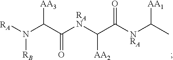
N(C(C([RAN]C(C([NRA]C(C)[AA1])=O)[AA2])=O)[AA3])([RB])[RA]
